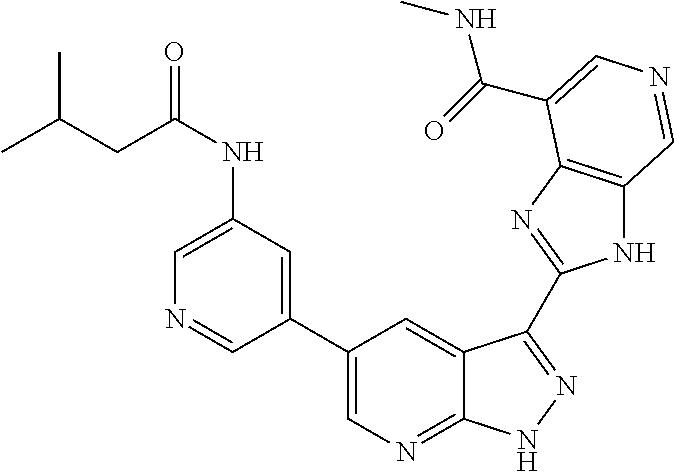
C(C(C)C)C(NC1=CN=CC(C2=CN=C3C(=C2)C(C2=NC4=C(N2)C=NC=C4C(=O)NC)=NN3)=C1)=O
